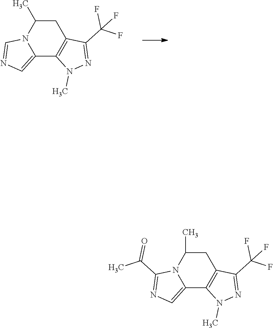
C1C(C)N2C(=CN=C2)C2=C1C(C(F)(F)F)=NN2C.C1C(C)N2C(=CN=C2C(C)=O)C2=C1C(C(F)(F)F)=NN2C
